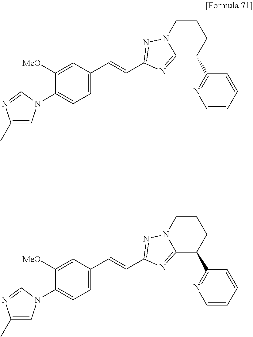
C1(N2C=C(C)N=C2)=CC=C(C=CC2=NN3C(=N2)C(C2=NC=CC=C2)CCC3)C=C1[MeO].C1(N2C=C(C)N=C2)=CC=C(C=CC2=NN3C(=N2)C(C2=NC=CC=C2)CCC3)C=C1[MeO]
